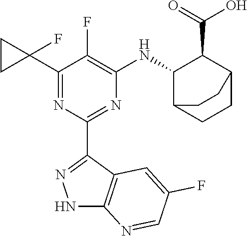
C1(C2(F)CC2)=NC(C2=NNC3=C2C=C(F)C=N3)=NC([HN]C2C(C(=O)O)C3CCC2CC3)=C1F
